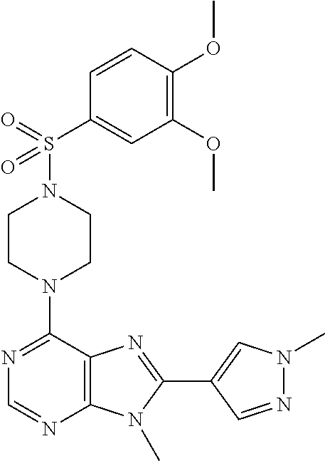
C1CN(C2=NC=NC3=C2N=C(C2=CN(C)N=C2)N3C)CCN1S(C1=CC(OC)=C(OC)C=C1)(=O)=O
